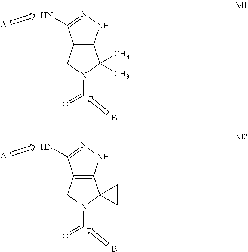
C12=C(NN=C1N)C(C)(C)N(C=O)C2.[A].B.C12=C(NN=C1N)C1(N(C=O)C2)CC1.[A].B
